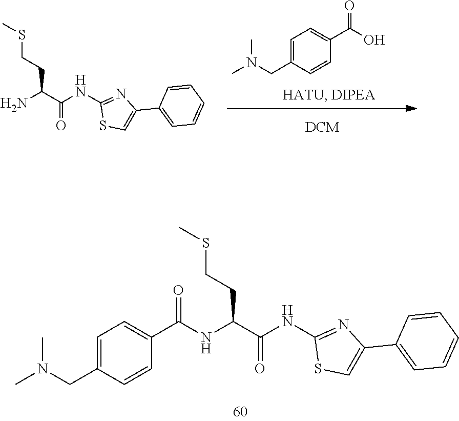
C(N(C)C)C1=CC=C(C(O)=O)C=C1.CSCCC(C(NC1=NC(C2=CC=CC=C2)=CS1)=O)N.CSCCC(C(NC1=NC(C2=CC=CC=C2)=CS1)=O)NC(C1=CC=C(CN(C)C)C=C1)=O
